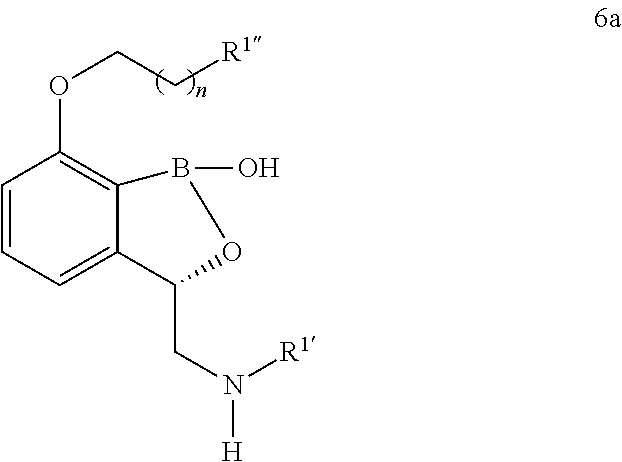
C1=CC=C2C(=C1OCC[R1])B(O)OC2CN([H])[R1]
